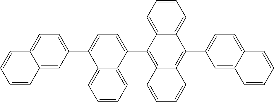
C1=CC=CC2=CC(C3=CC=C(C4=C5C(=C(C6=CC=C7C(=C6)C=CC=C7)C6=CC=CC=C46)C=CC=C5)C4=CC=CC=C34)=CC=C12
